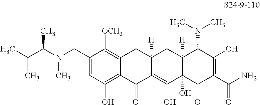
C1=C(CN(C(C)C(C)C)C)C([OCH3])=C2C(=C1O)C(=O)C1=C(O)C3(O)C([H])(CC1([H])C2)C(N(C)C)C(O)=C(C(N)=O)C3=O
